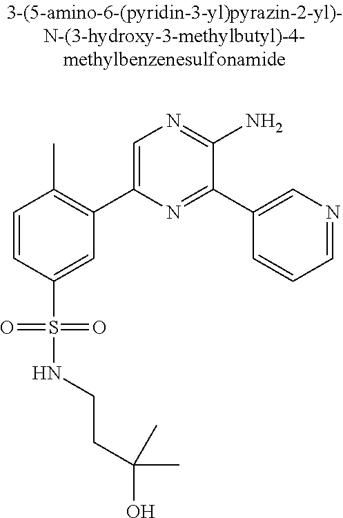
C1=CC(S(=O)(=O)NCCC(O)(C)C)=CC(C2=CN=C(N)C(C3=CN=CC=C3)=N2)=C1C
